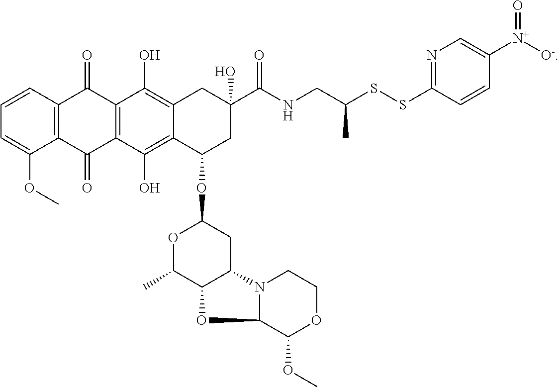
C1=CC2=C(C(OC)=C1)C(=O)C1=C(C2=O)C(O)=C2C(=C1O)C(OC1OC(C)C3C(C1)N1C(O3)C(OC)OCC1)CC(O)(C(NCC(SSC1=NC=C([N+]([O-])=O)C=C1)C)=O)C2
